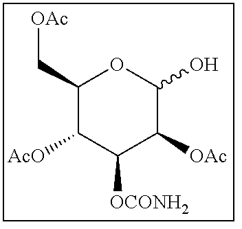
[OAc]CC1C([AcO])C([OCONH2])C([OAc])C(O)O1
